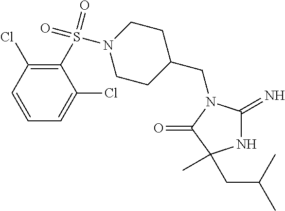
C1(CN2C(=N)NC(C)(CC(C)C)C2=O)CCN(S(=O)(=O)C2=C(Cl)C=CC=C2Cl)CC1
